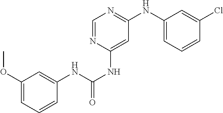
C1=CC=C(NC2=NC=NC(NC(NC3=CC(OC)=CC=C3)=O)=C2)C=C1Cl
